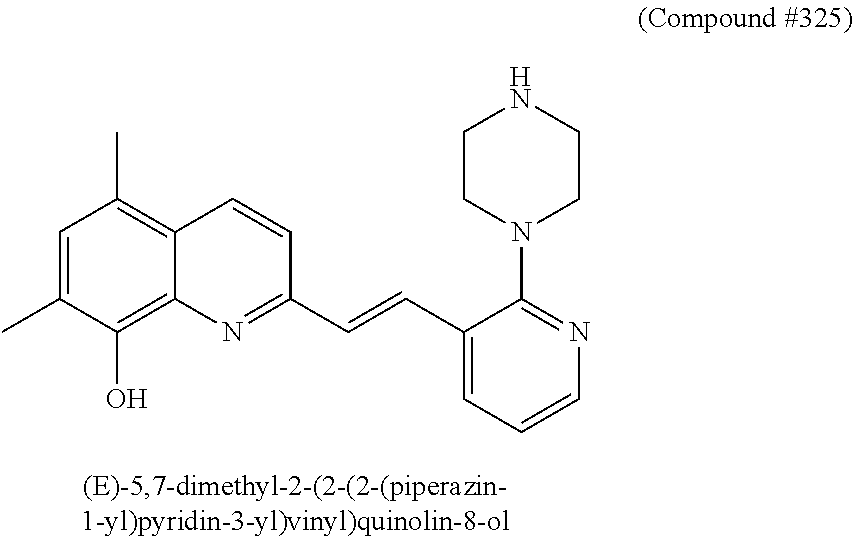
C1=C(C)C(O)=C2C(=C1C)C=CC(C=CC1=CC=CN=C1N1CCNCC1)=N2
